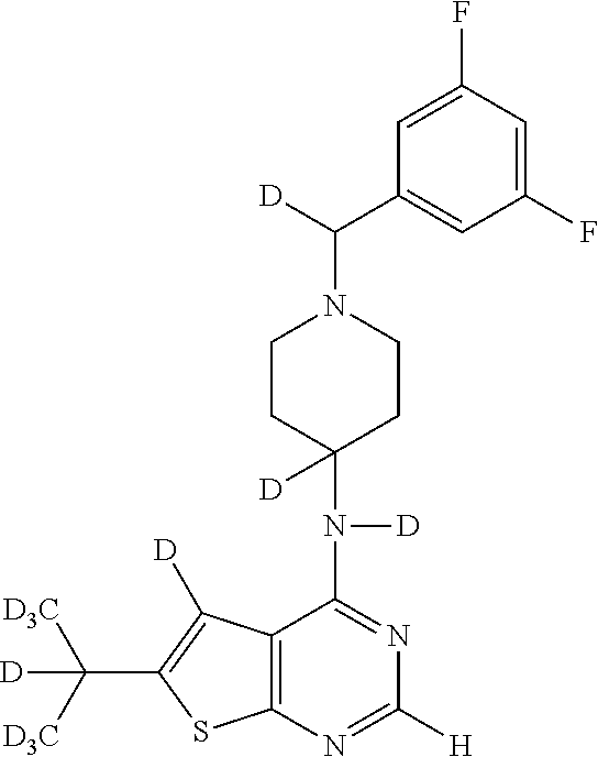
C1CC(N([D])C2=NC([H])=NC3=C2C([D])=C(C([D3C])([D3C])[D])S3)([D])CCN1C([D])C1=CC(F)=CC(F)=C1
